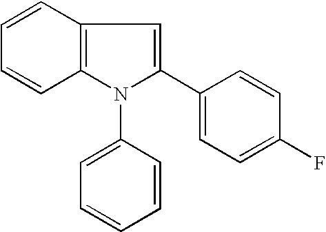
C1=CC2=C(C=C1)N(C1=CC=CC=C1)C(C1=CC=C(F)C=C1)=C2
